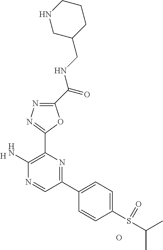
[H].C1(N)=C(C2=NN=C(C(NCC3CCCNC3)=O)O2)N=C(C2=CC=C(S(C(C)C)=O)C=C2)C=N1.O
